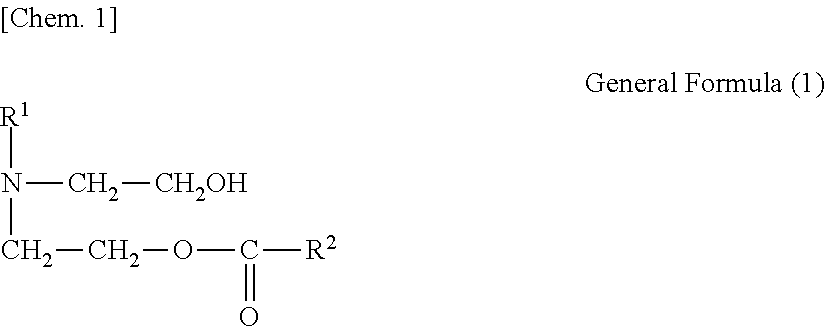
[R1]N(CCOC(=O)[R2])C[CH2OH]
